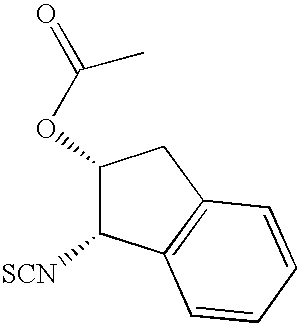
C1(OC(C)=O)C([SCN])C2=C(C1)C=CC=C2
